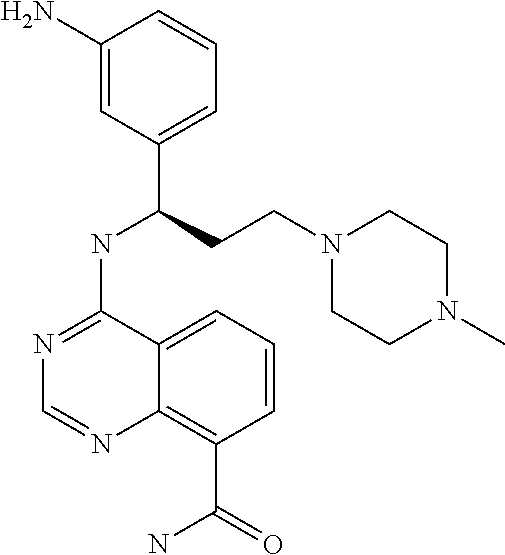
C1(N)=CC(C(NC2=NC=NC3=C(C(=O)N)C=CC=C23)CCN2CCN(C)CC2)=CC=C1
